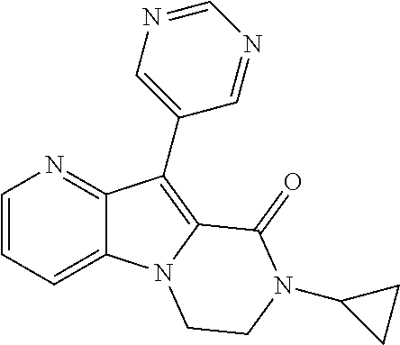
C12=CC=CN=C1C(C1=CN=CN=C1)=C1N2CCN(C2CC2)C1=O
